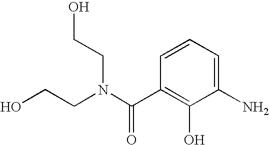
OCCN(CCO)C(C1=C(O)C(N)=CC=C1)=O
